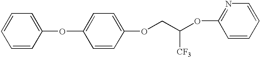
C1=CC(OC2=CC=C(OCC(OC3=NC=CC=C3)[CF3])C=C2)=CC=C1
